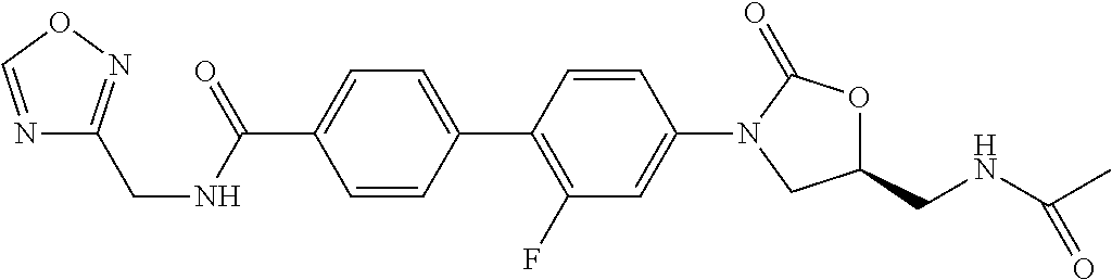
C1(C(NCC2=NOC=N2)=O)=CC=C(C2=C(F)C=C(N3C(=O)OC(CNC(C)=O)C3)C=C2)C=C1
